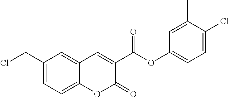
C1(CCl)=CC=C2C(=C1)C=C(C(OC1=CC=C(Cl)C(C)=C1)=O)C(=O)O2
